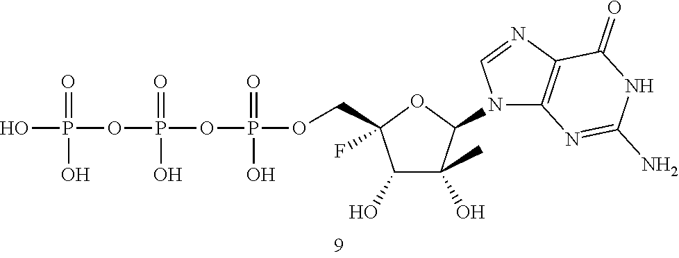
C(C1(F)C(O)C(C)(O)C(N2C3=C(N=C2)C(=O)NC(N)=N3)O1)OP(OP(OP(O)(=O)O)(=O)O)(=O)O
